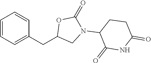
C1=CC=C(CC2CN(C3C(=O)NC(=O)CC3)C(=O)O2)C=C1
